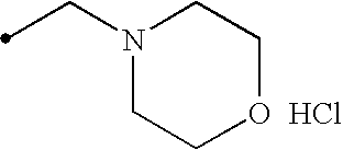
N1(CC)CCOCC1.Cl
